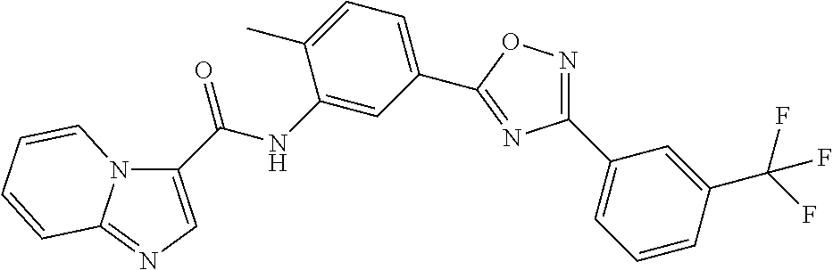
N12C(C(NC3=CC(C4=NC(C5=CC=CC(C(F)(F)F)=C5)=NO4)=CC=C3C)=O)=CN=C1C=CC=C2
